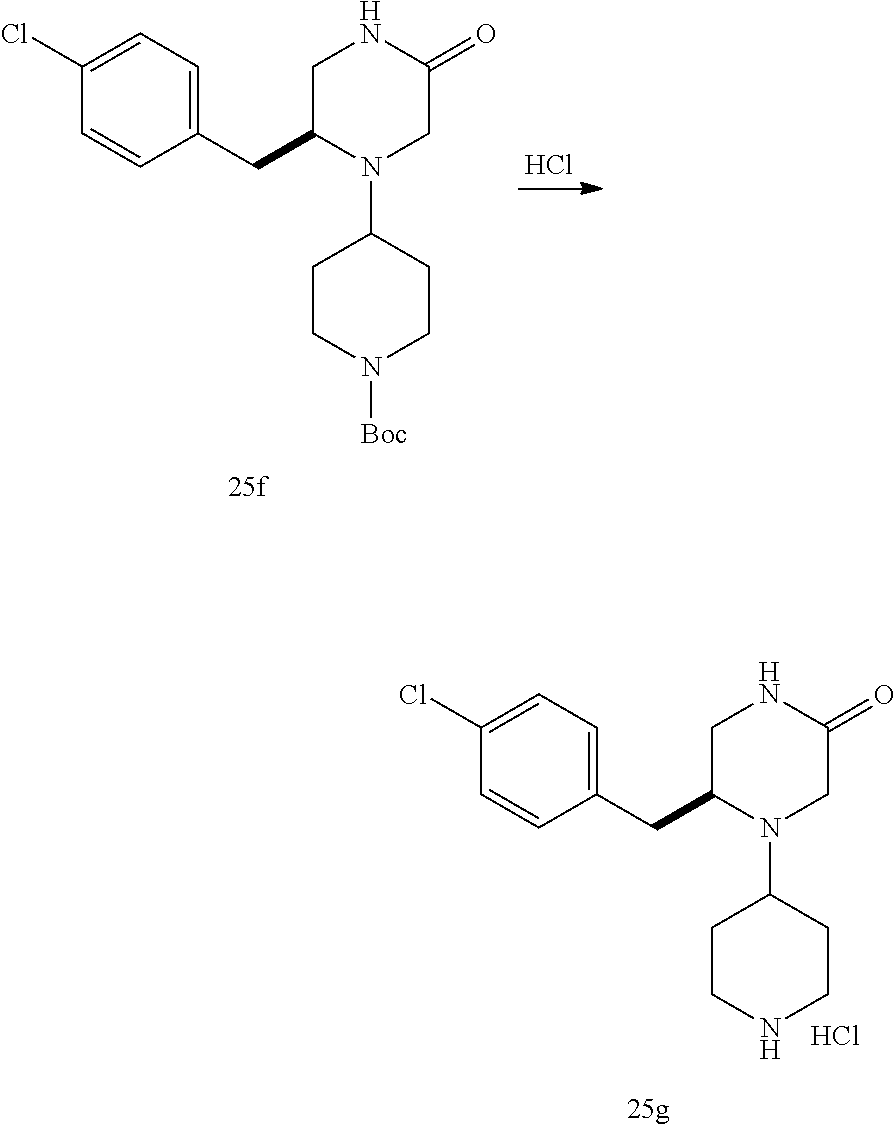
C(C1=CC=C(Cl)C=C1)C1N(C2CCN([Boc])CC2)CC(=O)NC1.Cl.C(C1=CC=C(Cl)C=C1)C1N(C2CCNCC2)CC(=O)NC1.Cl
